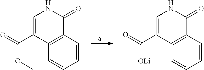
C1=C(C(OC)=O)C2=C(C(=O)N1)C=CC=C2.C1=C(C([OLi])=O)C2=C(C(=O)N1)C=CC=C2
